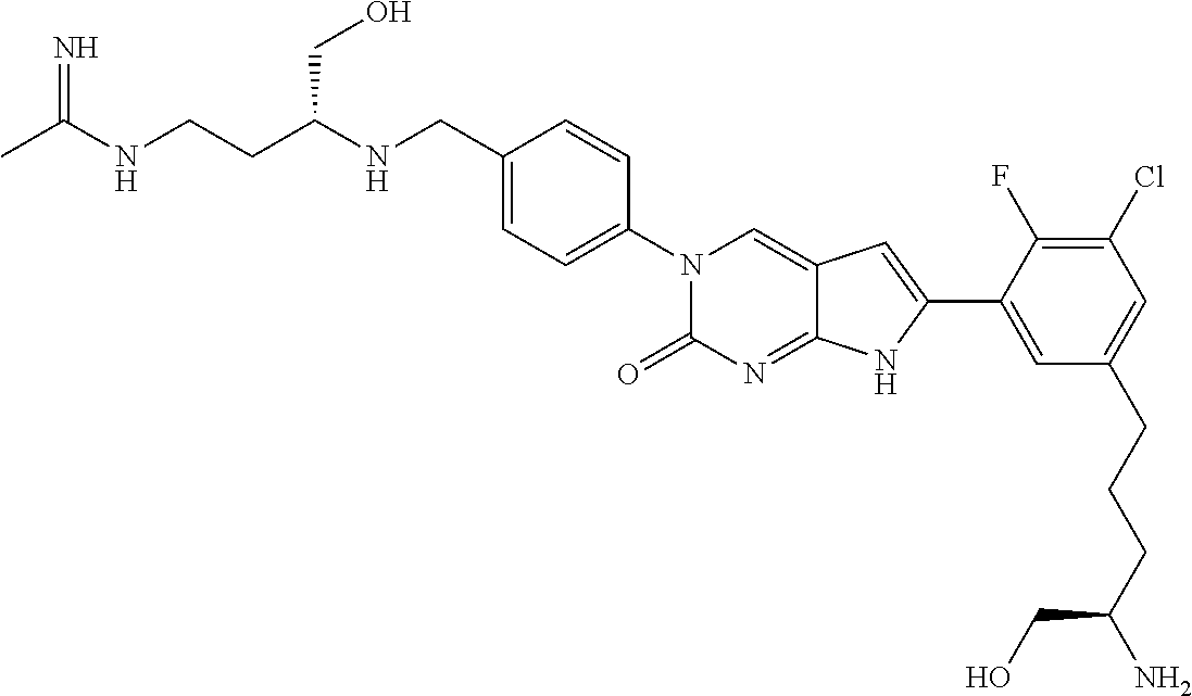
CC(NCCC(NCC1=CC=C(N2C(=O)N=C3C(=C2)C=C(C2=CC(CCCC(N)CO)=CC(Cl)=C2F)N3)C=C1)CO)=N
